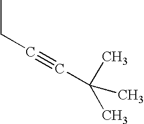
CCC#CC(C)(C)C
